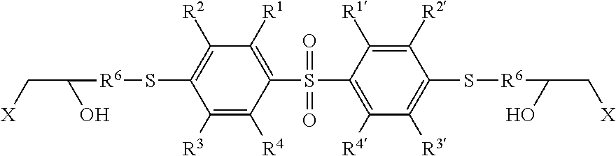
C1(S(C2=C([R4])C([R3])=C(S[R6]C(C[X])O)C([R2])=C2[R1])(=O)=O)=C([R1])C([R2])=C(S[R6]C(C[X])O)C([R3])=C1[R4]
